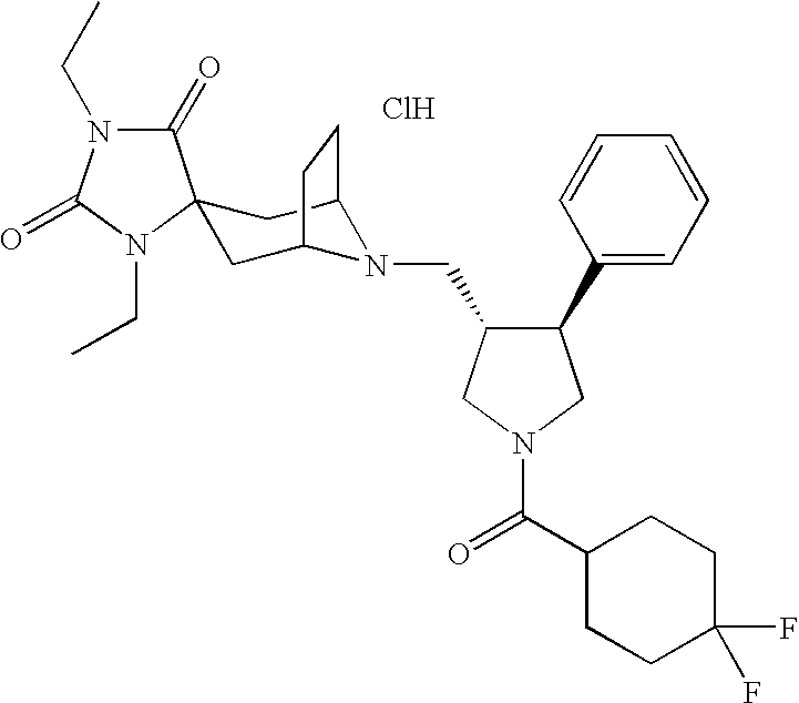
C1(C2C(CN3C4CC5(CC3CC4)C(=O)N(CC)C(=O)N5CC)CN(C(C3CCC(F)(F)CC3)=O)C2)=CC=CC=C1.Cl
